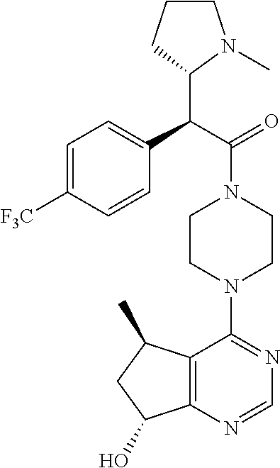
C(C(=O)N1CCN(C2=NC=NC3=C2C(C)CC3O)CC1)(C1N(C)CCC1)C1=CC=C([F3C])C=C1
